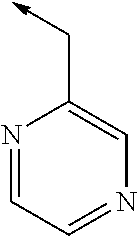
N1=CC=NC=C1C->C
